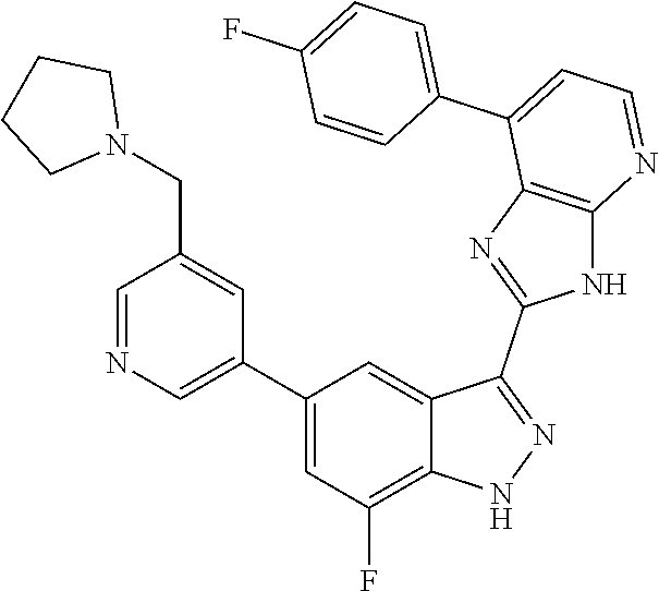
C1=NC=C(C2=CC(F)=C3C(=C2)C(C2=NC4=C(N2)N=CC=C4C2=CC=C(F)C=C2)=NN3)C=C1CN1CCCC1
